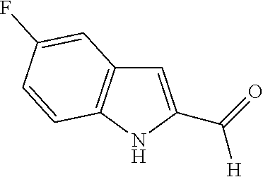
C1=C(C(=O)[H])NC2=C1C=C(F)C=C2
